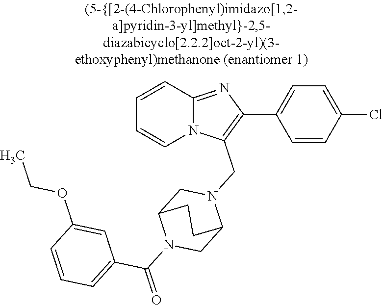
N12C(=NC(C3=CC=C(Cl)C=C3)=C1CN1CC3N(C(=O)C4=CC=CC(OCC)=C4)CC1CC3)C=CC=C2
